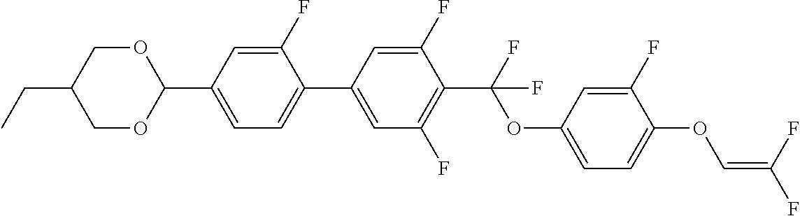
C1OC(C2=CC=C(C3=CC(F)=C(C(F)(OC4=CC=C(OC=C(F)F)C(F)=C4)F)C(F)=C3)C(F)=C2)OCC1CC
